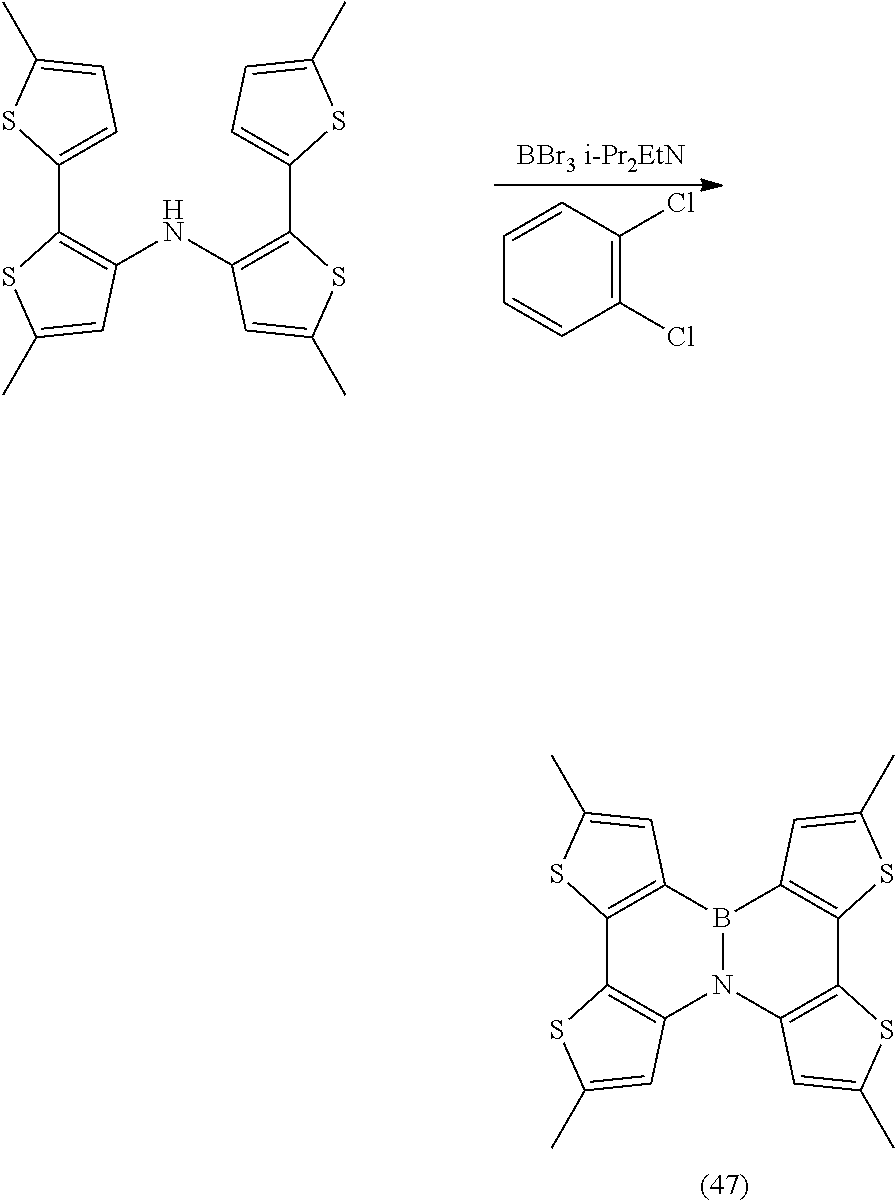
C1(Cl)=C(Cl)C=CC=C1.C1(NC2=C(C3=CC=C(C)S3)SC(C)=C2)=C(C2=CC=C(C)S2)SC(C)=C1.C12=C(SC(C)=C1)C1=C(C=C(C)S1)B1N2C2=C(SC(C)=C2)C2=C1C=C(C)S2
